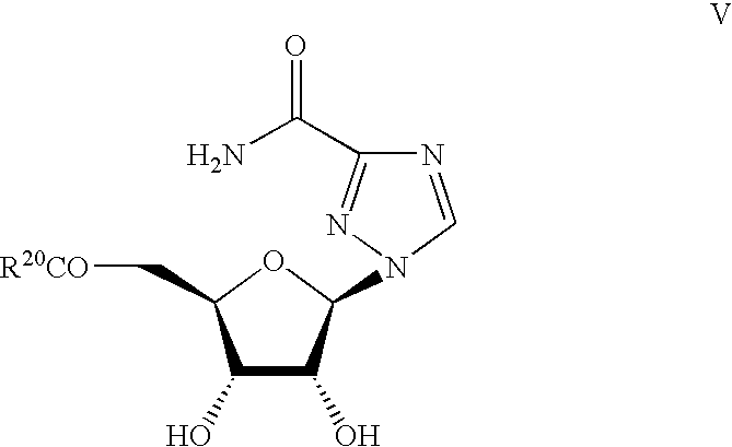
C1(O)C(O)C(N2N=C(C(=O)N)N=C2)OC1C[R20CO]
